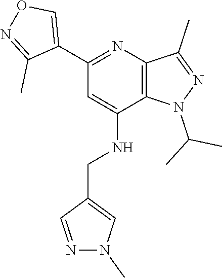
CC(C)N1C2=C(C(C)=N1)N=C(C1=CON=C1C)C=C2NCC1=CN(C)N=C1
